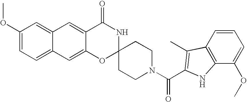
C12=CC(OC)=CC=C1C=C1C(=C2)C(=O)NC2(O1)CCN(C(=O)C1=C(C)C3=C(C(OC)=CC=C3)N1)CC2
